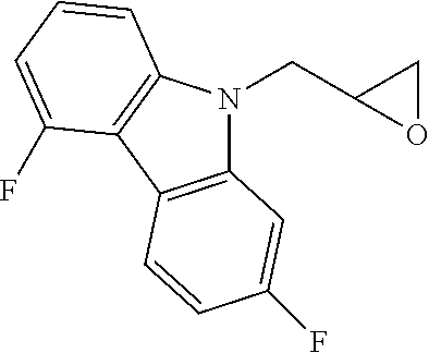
C12=C(C3=C(N1CC1OC1)C=CC=C3F)C=CC(F)=C2
